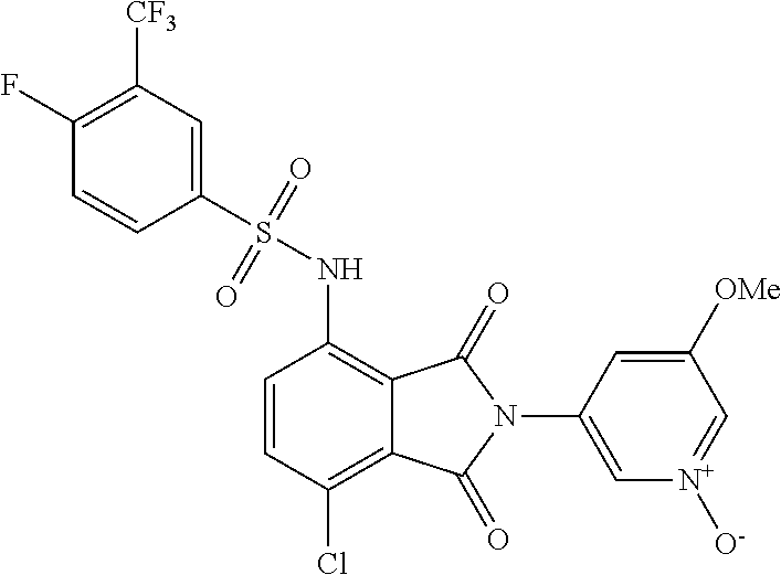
C1(F)=C([CF3])C=C(S(=O)(=O)NC2=C3C(=C(Cl)C=C2)C(=O)N(C2=C[N+]([O-])=CC([OMe])=C2)C3=O)C=C1
